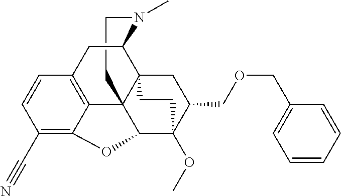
C1CN(C)C2C34C15C1=C(C=CC(C#N)=C1OC5C(OC)(C(COCC1=CC=CC=C1)C3)CC4)C2
